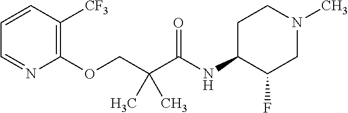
C1=CC([CF3])=C(OCC(C(=O)NC2CCN(C)CC2F)(C)C)N=C1
